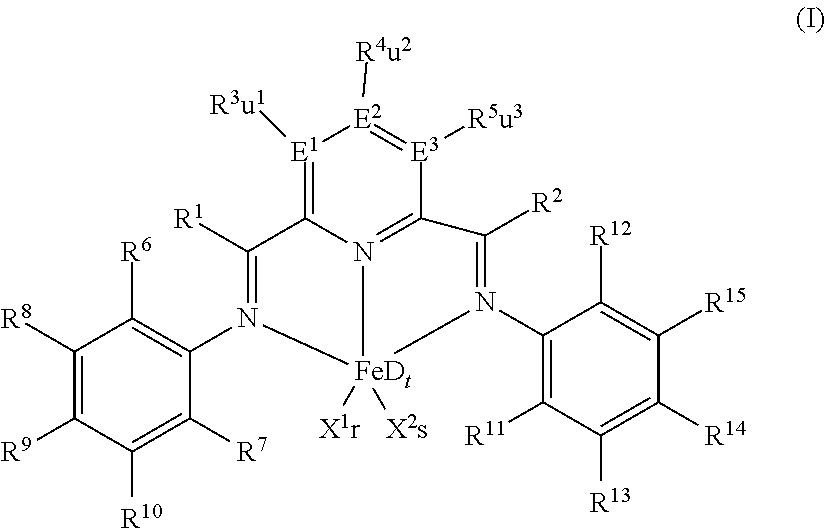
C1(N2=C([R2])C3=N4C(=[E1]([R3u1])[E2]([R4u2])=[E3]3[R5u3])C([R1])=N(C3=C([R6])C([R8])=C([R9])C([R10])=C3[R7])[FeDt]24([X1r])[X2s])=C([R11])C([R13])=C([R14])C([R15])=C1[R12]
